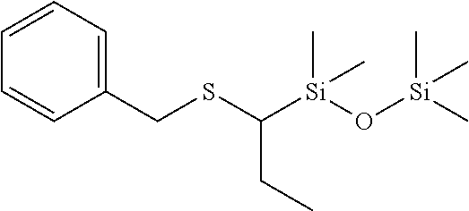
C(SC([Si](O[Si](C)(C)C)(C)C)CC)C1=CC=CC=C1
